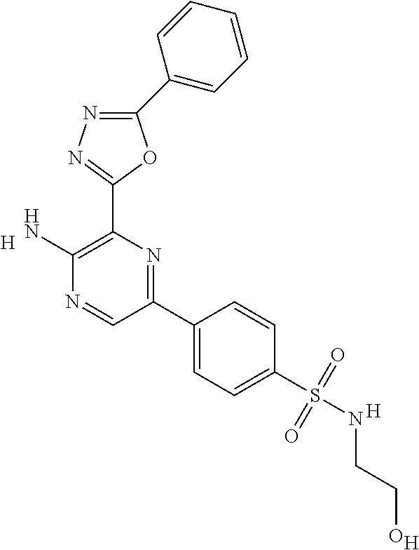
C1(N)=C(C2=NN=C(C3=CC=CC=C3)O2)N=C(C2=CC=C(S(NCCO)(=O)=O)C=C2)C=N1.[H].[H].[H]
